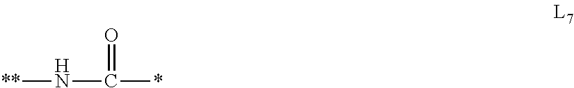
[**]NC(=O)*
